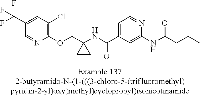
C1(C(F)(F)F)=CC(Cl)=C(OCC2(NC(C3=CC=NC(NC(CCC)=O)=C3)=O)CC2)N=C1
